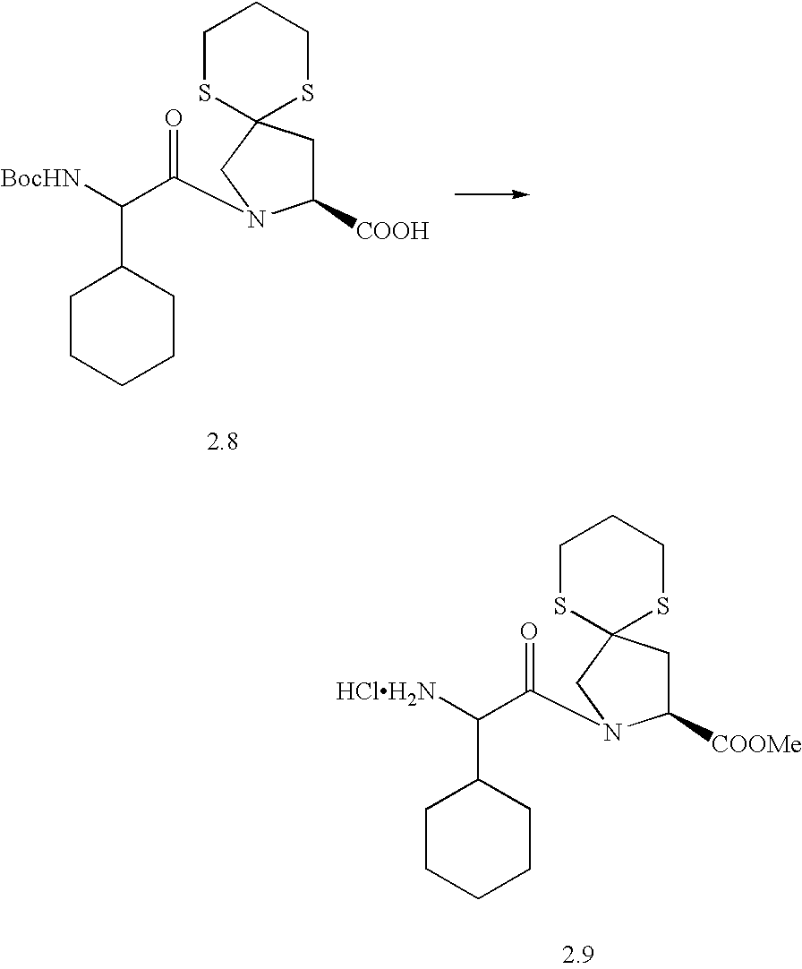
C1CCCCC1C([BocHN])C(=O)N1C([COOH])CC2(C1)SCCCS2.C1CCCCC1C([HClH2N])C(=O)N1C([COOMe])CC2(C1)SCCCS2
